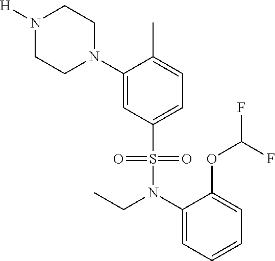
N1([H])CCN(C2=CC(S(=O)(=O)N(CC)C3=CC=CC=C3OC(F)F)=CC=C2C)CC1
